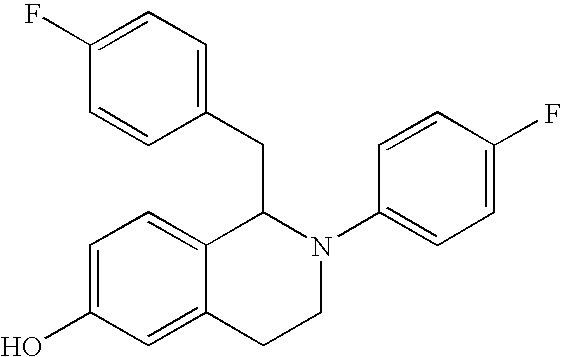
C1=C(O)C=C2C(=C1)C(CC1=CC=C(F)C=C1)N(C1=CC=C(F)C=C1)CC2
